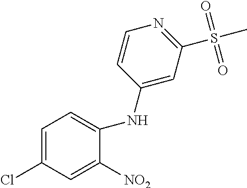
C1=C(Cl)C=C([NO2])C(NC2=CC(S(C)(=O)=O)=NC=C2)=C1
